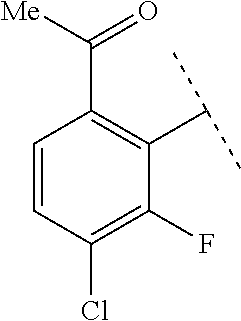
C1=CC(Cl)=C(F)C(C(C)C)=C1C([Me])=O
